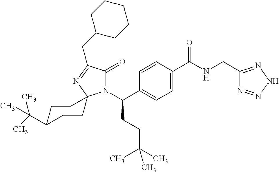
N1(C(C2=CC=C(C(NCC3=NNN=N3)=O)C=C2)CCC(C)(C)C)C(=O)C(CC2CCCCC2)=NC12CCC(C(C)(C)C)CC2
